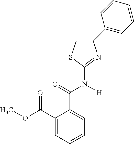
C1(C2=CC=CC=C2)=CSC(N(C(C2=CC=CC=C2C(OC)=O)=O)[H])=N1
